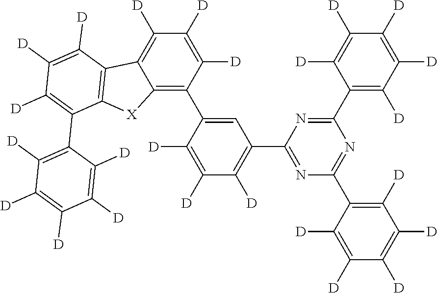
C1([D])=C([D])C([D])=C(C2=NC(C3=C([D])C([D])=C([D])C(C4=C5C(=C([D])C([D])=C4[D])C4=C([X]5)C(C5=C([D])C([D])=C([D])C([D])=C5[D])=C([D])C([D])=C4[D])=C3)=NC(C3=C([D])C([D])=C([D])C([D])=C3[D])=N2)C([D])=C1[D]
